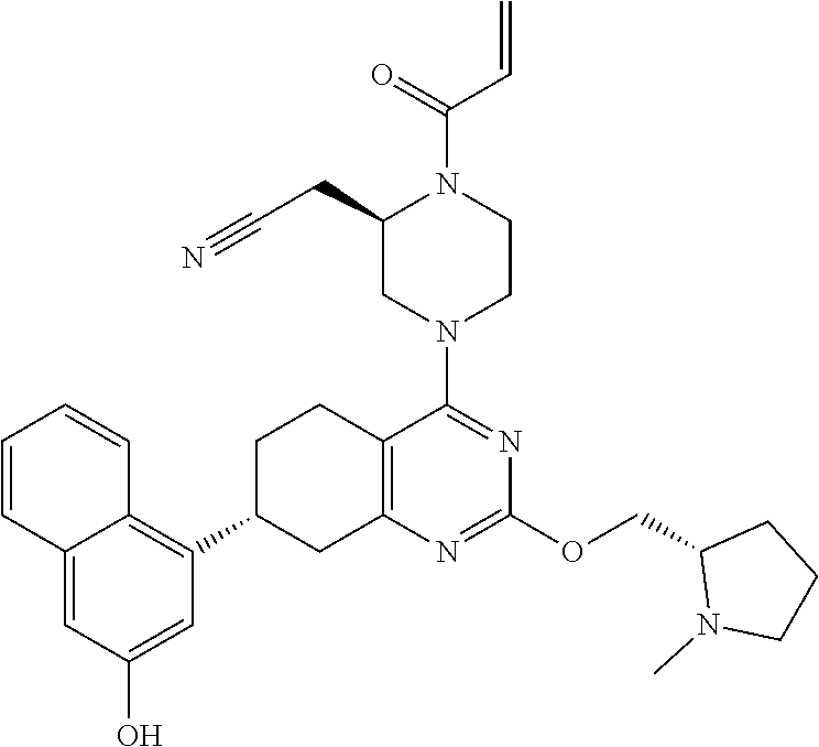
C1=C(O)C=C2C(=C1C1CC3=C(CC1)C(N1CCN(C(=O)C=C)C(CC#N)C1)=NC(OCC1N(C)CCC1)=N3)C=CC=C2
